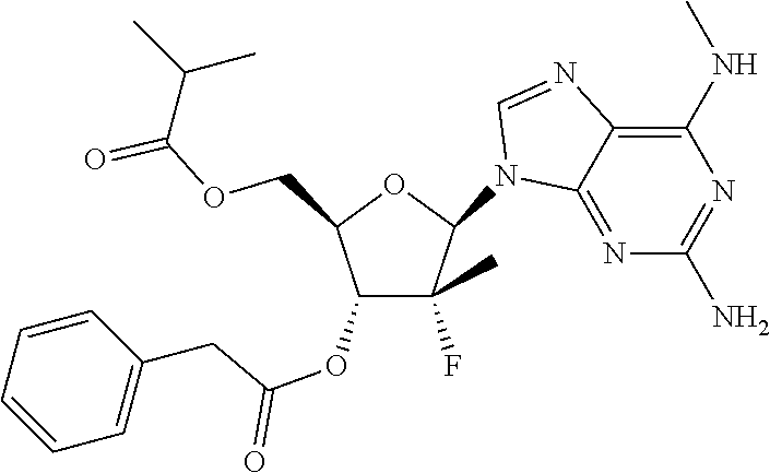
C1(N2C3=NC(N)=NC(NC)=C3N=C2)C(F)(C)C(OC(CC2=CC=CC=C2)=O)C(COC(C(C)C)=O)O1
